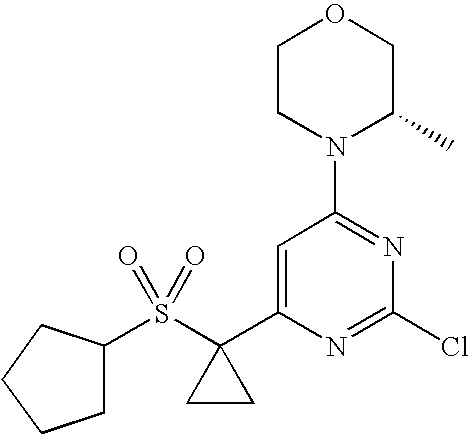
N1(C2=NC(Cl)=NC(C3(S(C4CCCC4)(=O)=O)CC3)=C2)C(C)COCC1
